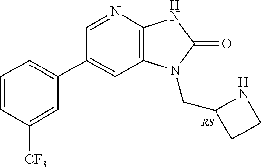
C1(C2=CC=CC([CF3])=C2)=CC2=C(N=C1)NC(=O)N2CC1CCN1
